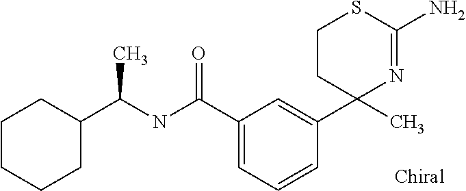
C1CCCC(C(NC(C2=CC=CC(C3(C)N=C(N)SCC3)=C2)=O)C)C1
